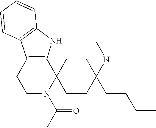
C1N(C(C)=O)C2(C3=C(C1)C1=C(N3)C=CC=C1)CCC(CCCC)(N(C)C)CC2
